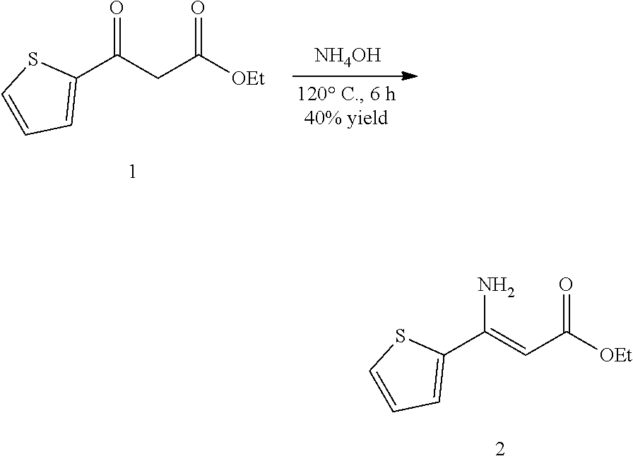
NC(C1=CC=CS1)=CC([OEt])=O.O=C(C1=CC=CS1)CC([OEt])=O.[NH4OH]
